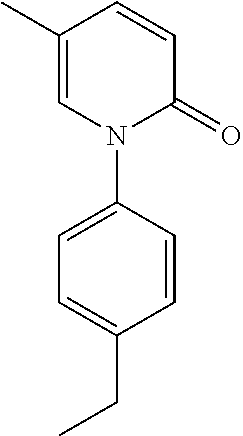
C1(C)=CN(C2=CC=C(CC)C=C2)C(=O)C=C1
